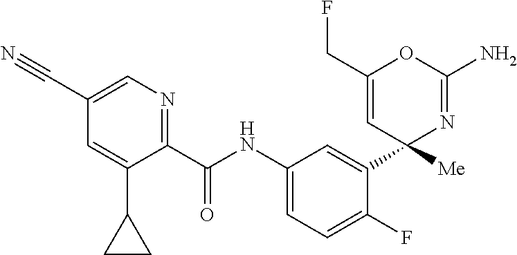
C1(C(NC2=CC=C(F)C(C3([Me])N=C(N)OC(CF)=C3)=C2)=O)=NC=C(C#N)C=C1C1CC1
